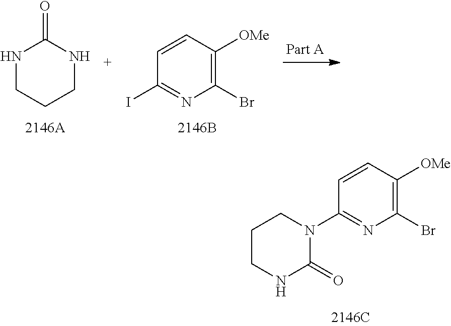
C1=CC([OMe])=C(Br)N=C1N1CCCNC1=O.N1CCCNC1=O.C1=CC([OMe])=C(Br)N=C1I
